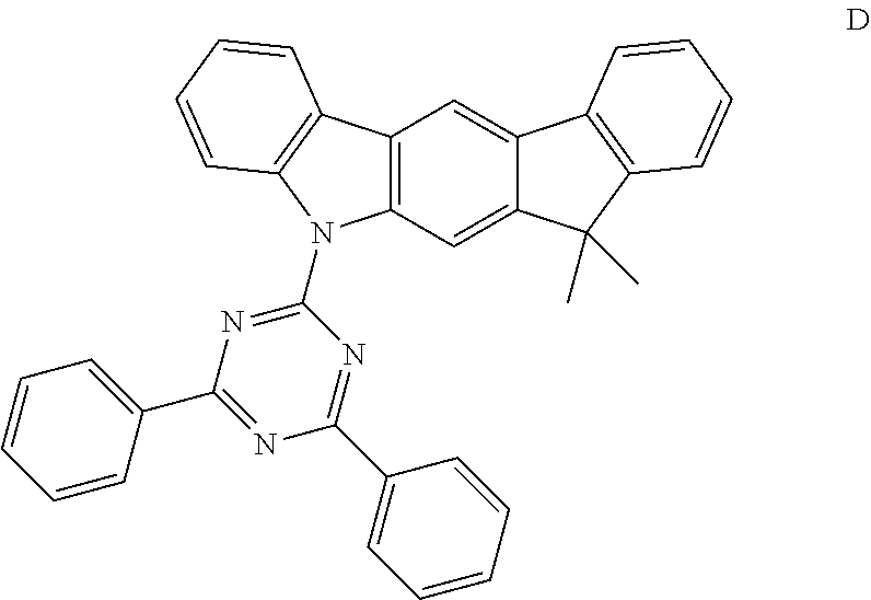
C12=C(C=C3C(=C1)C1=C(C3(C)C)C=CC=C1)N(C1=NC(C3=CC=CC=C3)=NC(C3=CC=CC=C3)=N1)C1=C2C=CC=C1
